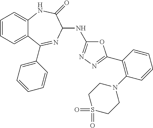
C1=CC=C2C(=C1)NC(=O)C(NC1=NN=C(C3=C(N4CCS(=O)(=O)CC4)C=CC=C3)O1)N=C2C1=CC=CC=C1
